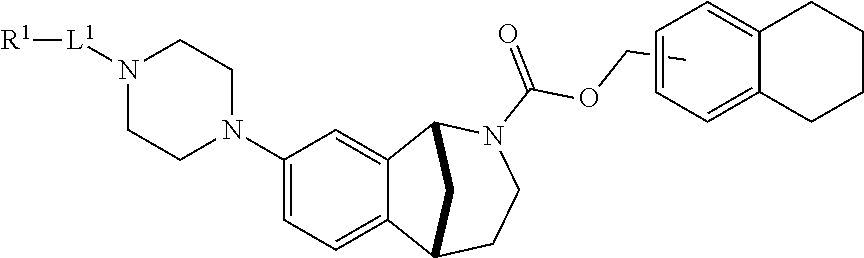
C1(N2CCN([L1][R1])CC2)=CC=C2C(=C1)C1N(C(=O)OCC)CCC2C1.C1=CC=C2C(=C1)CCCC2
